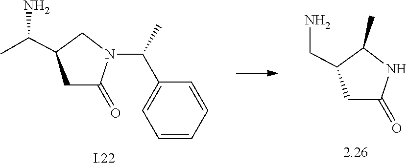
C1C(=O)N(C(C)C2=CC=CC=C2)CC1C(C)N.C1C(=O)NC(C)C1CN
